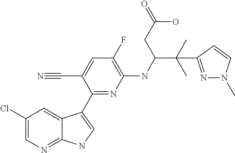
C1(Cl)=CN=C2C(=C1)C(C1=NC(NC(C(C)(C)C3=NN(C)C=C3)CC(=O)O)=C(F)C=C1C#N)=CN2
